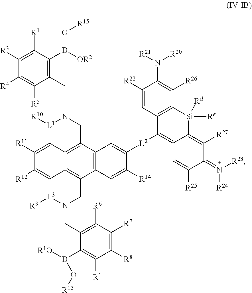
C1([R3])=C([R1])C(B([OR2])O[R15])=C(CN(CC2=C3C(=C(CN(CC4=C([R6])C([R7])=C([R8])C([R1])=C4B([R1O])O[R15])[L3][R9])C4=C2C=C([L2]C2=C5C(=C([R27])C(=N([R23])[R24])C([R25])=C5)[Si]([Re])([Rd])C5=C2C=C([R22])C(N([R21])[R20])=C5[R26])C([R14])=C4)C=C([R12])C([R11])=C3)[L1][R10])C([R5])=C1[R4]
